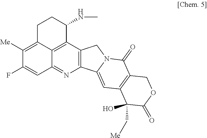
C1([Me])=C2C3=C(C4=C(N=C3C=C1F)C1=CC3=C(C(=O)N1C4)COC(=O)C3(O)C[Me])C(NC)CC2
